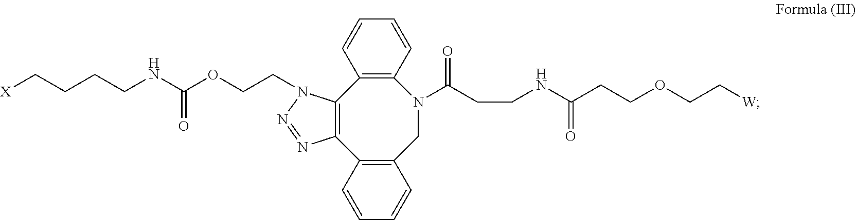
C1=CC2=C(C=C1)C1=C(C3=C(CN2C(CCNC(CCOCC[W])=O)=O)C=CC=C3)N=NN1CCOC(NCCCC[X])=O
